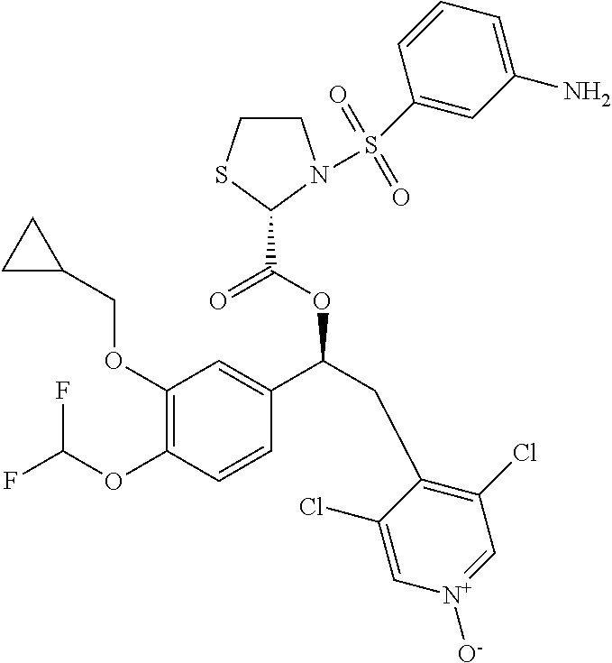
C1(OCC2CC2)=C(OC(F)F)C=CC(C(CC2=C(Cl)C=[N+]([O-])C=C2Cl)OC(=O)C2N(S(C3=CC(N)=CC=C3)(=O)=O)CCS2)=C1
